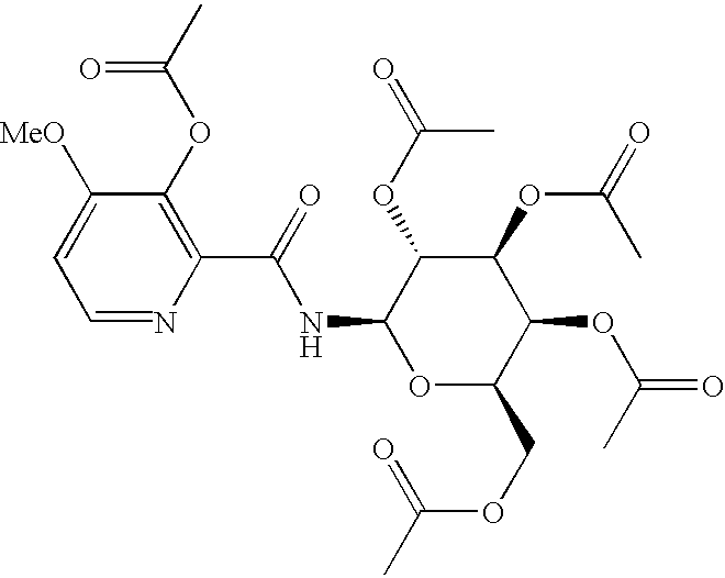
N(C(C1=C(OC(C)=O)C([MeO])=CC=N1)=O)C1OC(COC(=O)C)C(OC(C)=O)C(OC(=O)C)C1OC(=O)C
